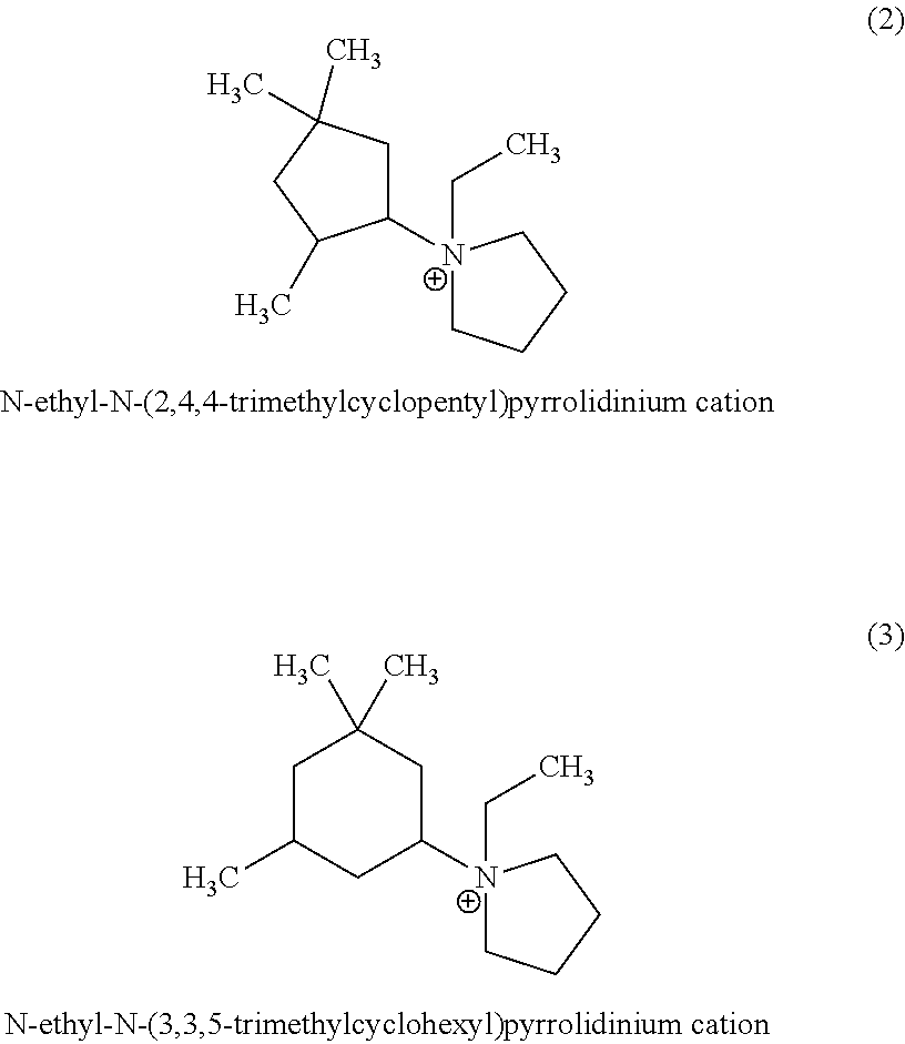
C1([N+]2(CC)CCCC2)CC(C)(C)CC1C.C1([N+]2(CC)CCCC2)CC(C)(C)CC(C)C1
